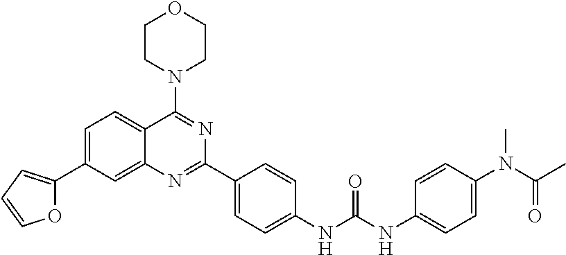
O1C(C2=CC=C3C(=C2)N=C(C2=CC=C(NC(NC4=CC=C(N(C(C)=O)C)C=C4)=O)C=C2)N=C3N2CCOCC2)=CC=C1
